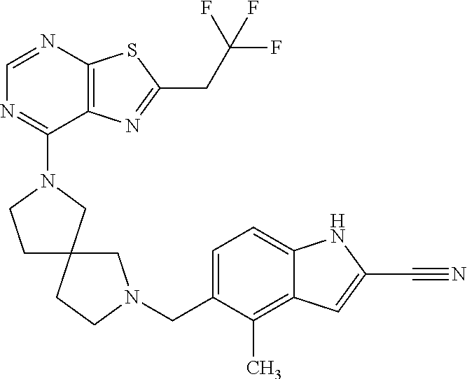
N1(C2=NC=NC3=C2N=C(CC(F)(F)F)S3)CC2(CC1)CN(CC1=CC=C3C(=C1C)C=C(C#N)N3)CC2
